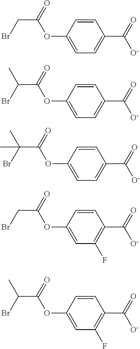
C1=CC(OC(CBr)=O)=CC=C1C([O-])=O.C1=CC(OC(C(Br)C)=O)=CC=C1C([O-])=O.C1=CC(OC(C(Br)(C)C)=O)=CC=C1C([O-])=O.C1=CC(OC(CBr)=O)=CC(F)=C1C([O-])=O.C1=CC(OC(C(Br)C)=O)=CC(F)=C1C([O-])=O
